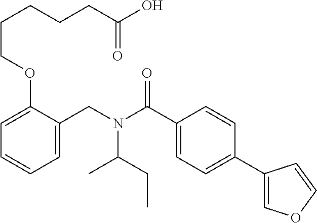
C1=C(CN(C(C2=CC=C(C3=COC=C3)C=C2)=O)C(CC)C)C(OCCCCCC(O)=O)=CC=C1
